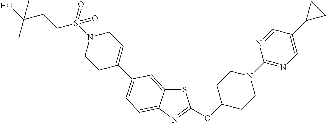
S1C2=CC(C3=CCN(S(=O)(CCC(O)(C)C)=O)CC3)=CC=C2N=C1OC1CCN(C2=NC=C(C3CC3)C=N2)CC1
